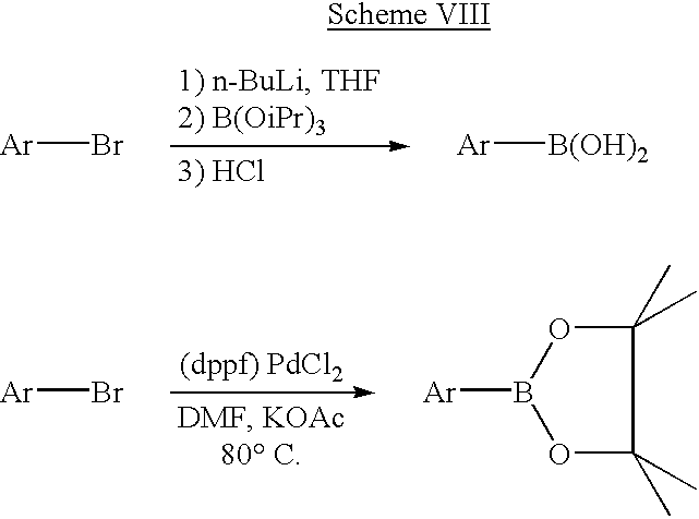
[Ar]Br.[Ar][B(OH)2].[Ar]Br.[Ar]B1OC(C)(C)C(C)(C)O1
